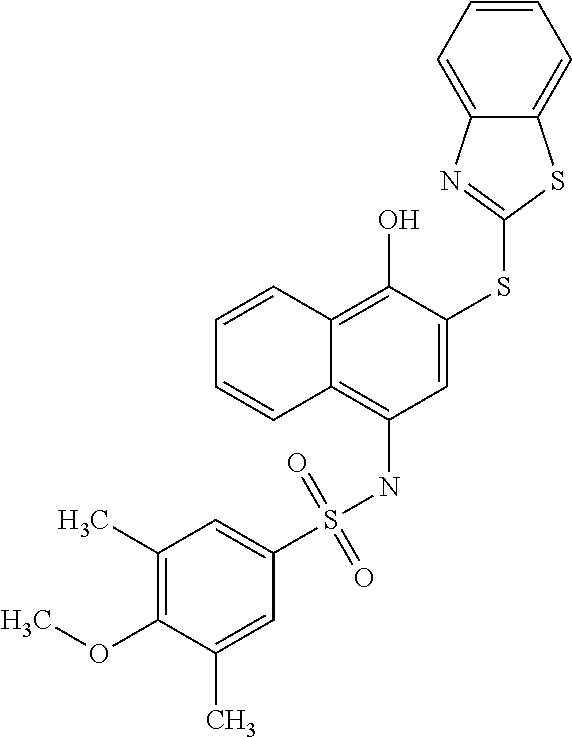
C1=CC2=C(O)C(SC3=NC4=CC=CC=C4S3)=CC(NS(=O)(=O)C3=CC(C)=C(OC)C(C)=C3)=C2C=C1
